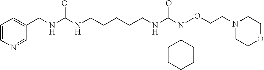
C1=CN=CC(CNC(NCCCCCNC(N(C2CCCCC2)OCCN2CCOCC2)=O)=O)=C1
